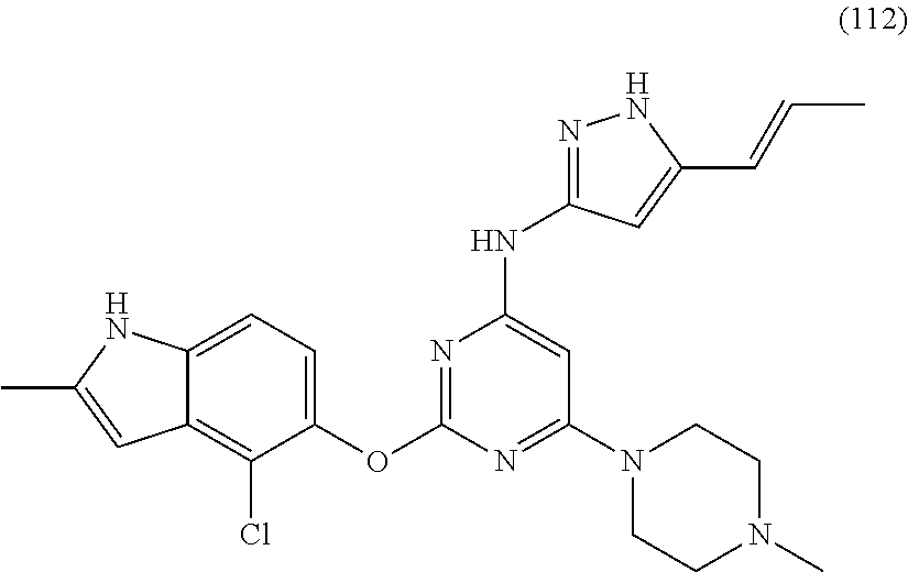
C12=C(Cl)C(OC3=NC(NC4=NNC(C=CC)=C4)=CC(N4CCN(C)CC4)=N3)=CC=C1NC(C)=C2
